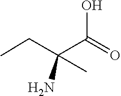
C(C(N)(C(O)=O)C)C
